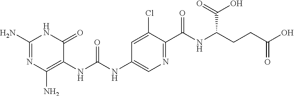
C(=O)(O)C(CCC(=O)O)NC(C1=NC=C(NC(NC2=C(N)N=C(N)NC2=O)=O)C=C1Cl)=O
